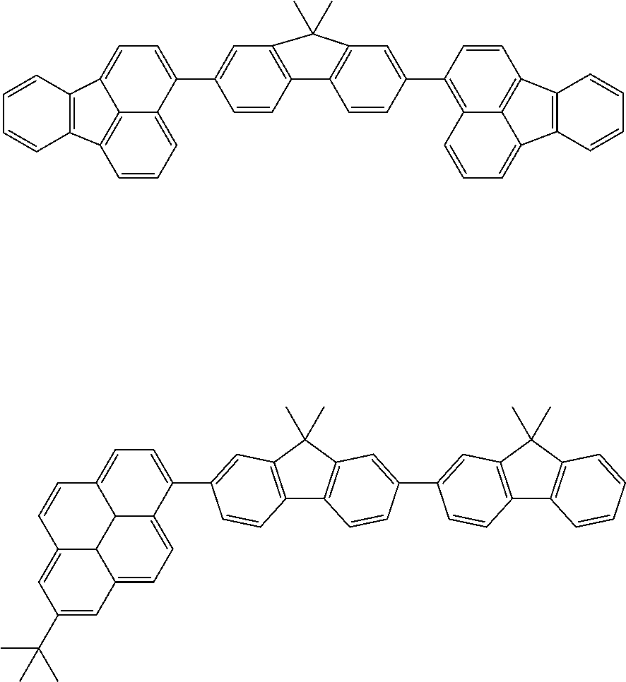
C12=C(C=C(C3=CC=C4C5=C(C=CC=C35)C3=C4C=CC=C3)C=C1)C(C)(C)C1=C2C=CC(C2=C3C4=C(C=C2)C2=C(C4=CC=C3)C=CC=C2)=C1.C1(C2=CC3=C(C4=C(C3(C)C)C=C(C3=CC5=C(C6=C(C5(C)C)C=CC=C6)C=C3)C=C4)C=C2)=CC=C2C3C1=CC=C1C3C(=CC(C(C)(C)C)=C1)C=C2
